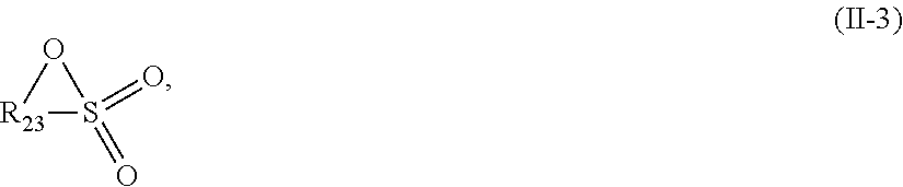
[R23]1S(=O)(=O)O1
